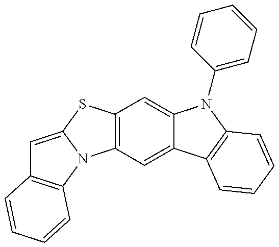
C12=C(C=C3C(=C1)N(C1=CC=CC=C1)C1=C3C=CC=C1)N1C(=CC3=C1C=CC=C3)S2
